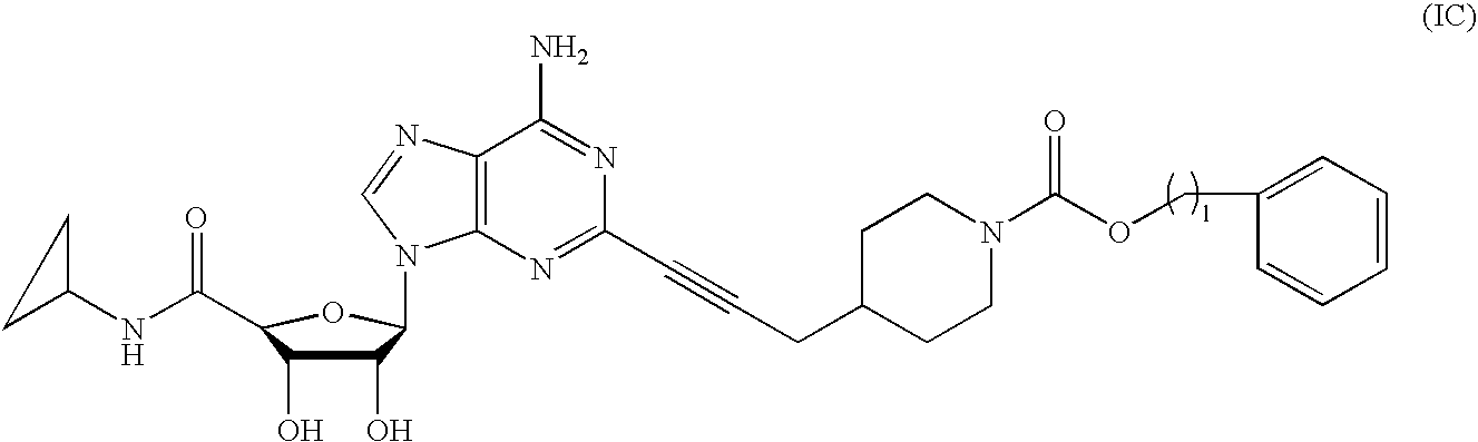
C12=C(N=C(C#CCC3CCN(C(=O)OCC4=CC=CC=C4)CC3)N=C1N)N(C1C(O)C(O)C(C(NC3CC3)=O)O1)C=N2
